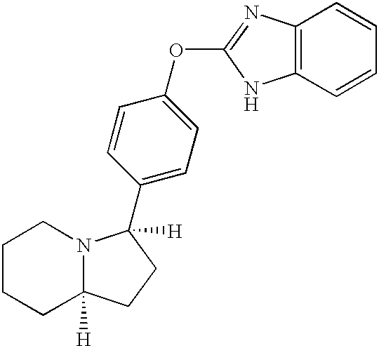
C1(C2([H])N3C([H])(CCCC3)CC2)=CC=C(OC2=NC3=C(C=CC=C3)N2)C=C1
